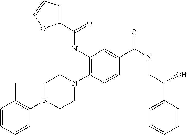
C1(NC(C2=CC=CO2)=O)=C(N2CCN(C3=C(C)C=CC=C3)CC2)C=CC(C(NCC(C2=CC=CC=C2)O)=O)=C1
